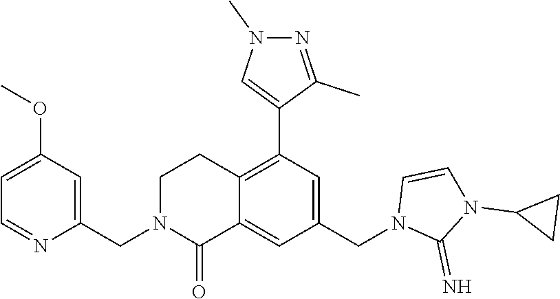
C1(OC)=CC=NC(CN2C(=O)C3=CC(CN4C(=N)N(C5CC5)C=C4)=CC(C4=CN(C)N=C4C)=C3CC2)=C1
